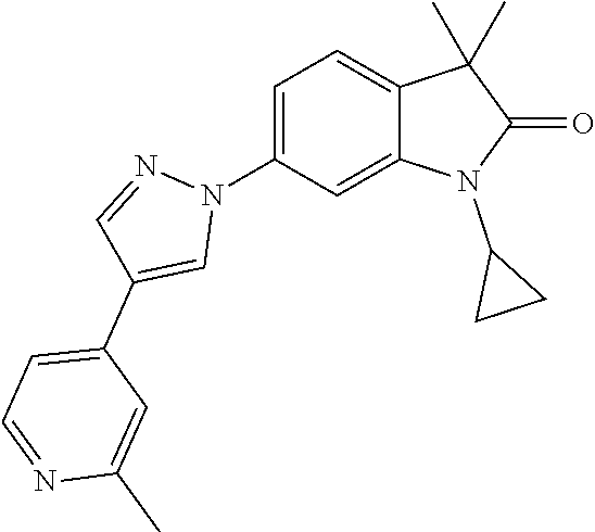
C1=C(N2N=CC(C3=CC=NC(C)=C3)=C2)C=C2C(=C1)C(C)(C)C(=O)N2C1CC1
